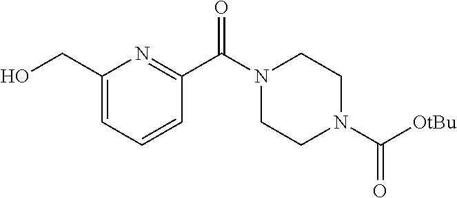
C1(CO)=CC=CC(C(N2CCN(C([OtBu])=O)CC2)=O)=N1
